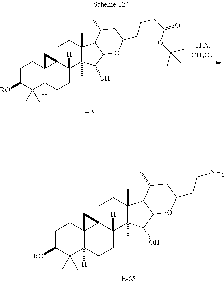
C1CC23C([H])(C(C)(C)C1[RO])CCC1([H])C2(CCC2(C)C1(C)C(O)C1C2C(C)CC(CCNC(=O)OC(C)(C)C)O1)C3.C1CC23C([H])(C(C)(C)C1[RO])CCC1([H])C2(CCC2(C)C1(C)C(O)C1C2C(C)CC(CCN)O1)C3
